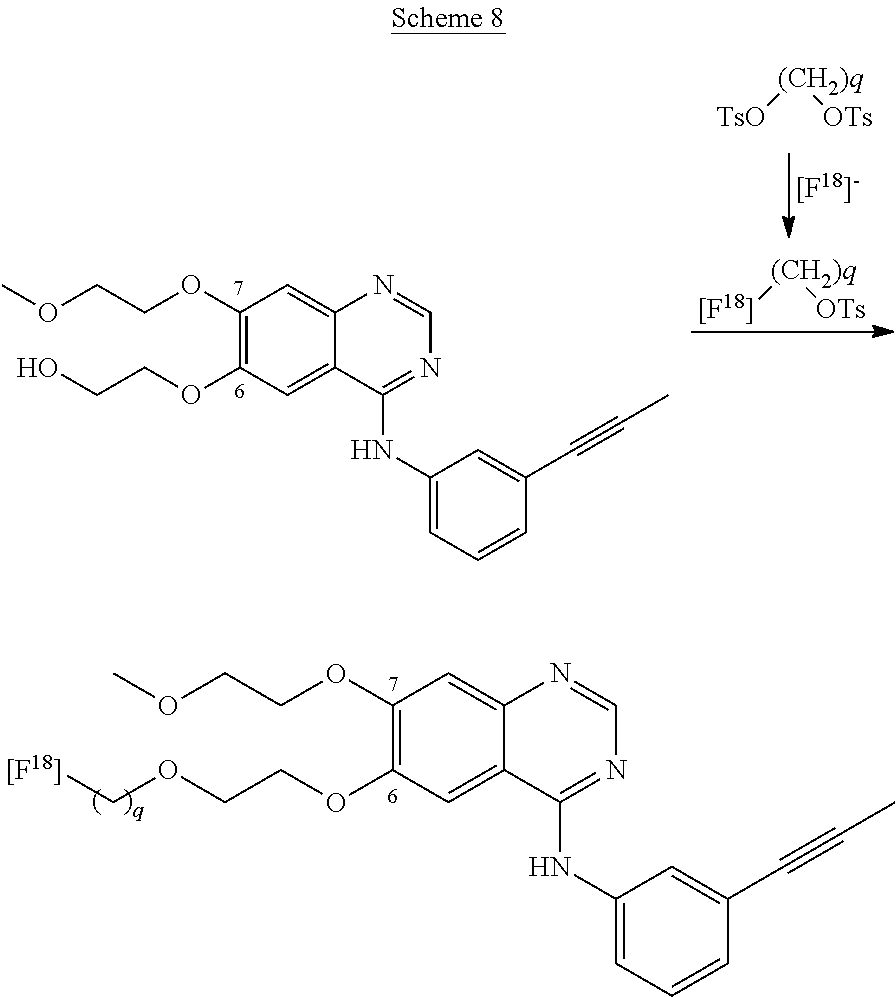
C1(OCCOC)=C(OCCOC[[F18]])C=C2C(=C1)N=CN=C2NC1=CC=CC(C#CC)=C1.C1(OCCOC)=C(OCCO)C=C2C(=C1)N=CN=C2NC1=CC=CC(C#CC)=C1.[[F18]][(CH2)q][OTs].[TsO][(CH2)q][OTs]
